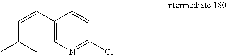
C1(C=CC(C)C)=CN=C(Cl)C=C1
